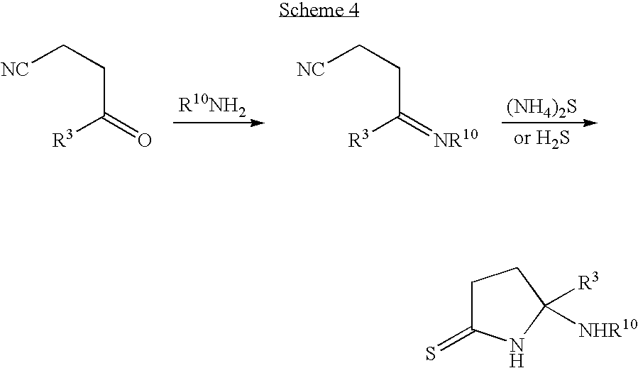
[NC]CCC([R3])=O.[NC]CCC([R3])=[NR10].[(NH4)2S].C1C(=S)NC([R3])([NHR10])C1
